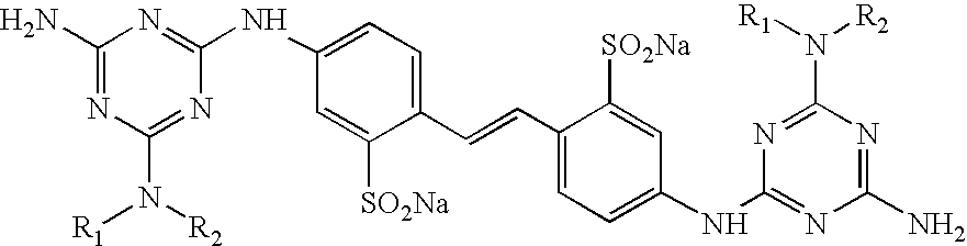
C1(N)=NC(N([R2])[R1])=NC(NC2=CC=C(C=CC3=CC=C(NC4=NC(N)=NC(N([R1])[R2])=N4)C=C3[SO2Na])C([SO2Na])=C2)=N1
